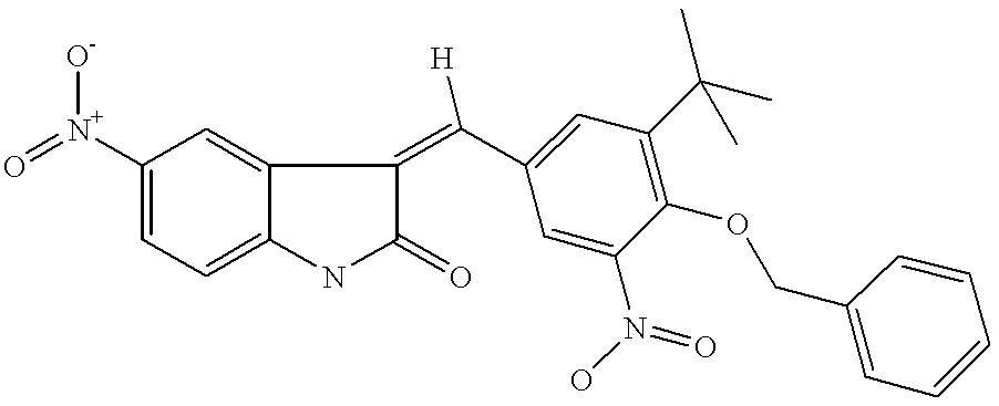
C1([N+](=O)[O-])=CC=C2C(=C1)C(=C(C1=CC(C(C)(C)C)=C(OCC3=CC=CC=C3)C(N(=O)O)=C1)[H])C(=O)N2
